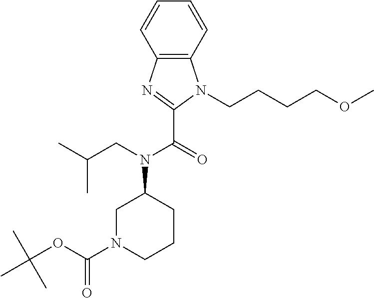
C12=C(C=CC=C1)N(CCCCOC)C(C(=O)N(CC(C)C)C1CN(C(OC(C)(C)C)=O)CCC1)=N2
